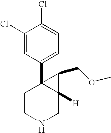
C1(Cl)=CC(C23CCNCC2([H])C3COC)=CC=C1Cl
